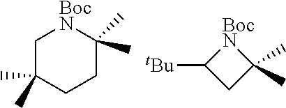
C1C(C)(C)CCC(C)(C)[BocN]1.[BocN]1C([tBu])CC1(C)C
